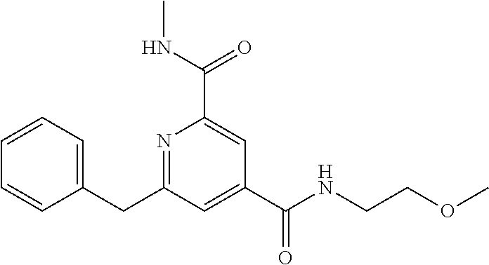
C1=CC=C(CC2=NC(C(NC)=O)=CC(C(NCCOC)=O)=C2)C=C1
